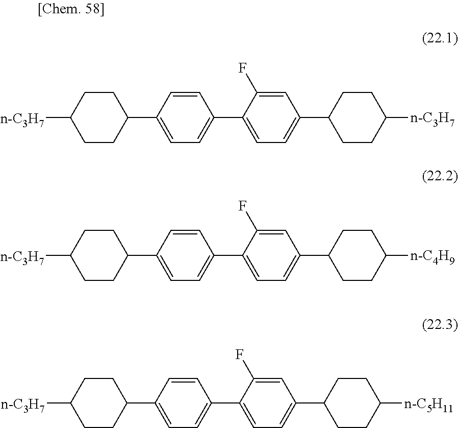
[n-C3H7]C1CCC(C2=CC=C(C3=CC=C(C4CCC([n-C3H7])CC4)C=C3F)C=C2)CC1.[n-C3H7]C1CCC(C2=CC=C(C3=CC=C(C4CCC([n-C4H9])CC4)C=C3F)C=C2)CC1.[n-C3H7]C1CCC(C2=CC=C(C3=CC=C(C4CCC([n-C5H11])CC4)C=C3F)C=C2)CC1
